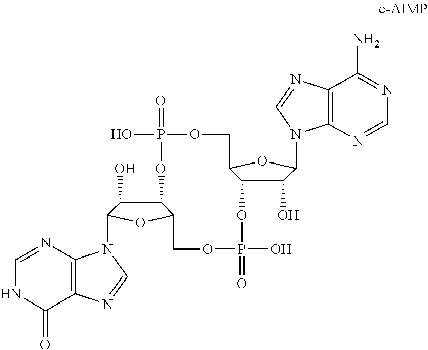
O=P1(O)OCC2C(C(O)C(N3C4=C(C(N)=NC=N4)N=C3)O2)OP(=O)(O)OCC2C(C(O)C(N3C4=C(C(=O)NC=N4)N=C3)O2)O1
